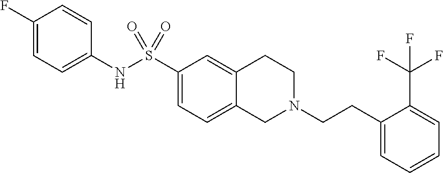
C1(F)=CC=C(NS(C2=CC=C3C(=C2)CCN(CCC2=CC=CC=C2C(F)(F)F)C3)(=O)=O)C=C1
